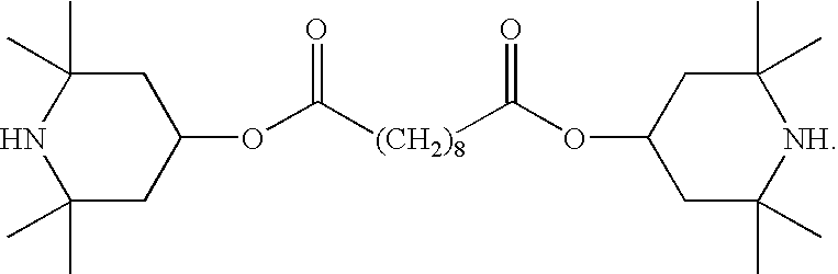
C1C(C)(C)NC(C)(C)CC1OC([(CH2)8]C(OC1CC(C)(C)[NH]C(C)(C)C1)=O)=O
